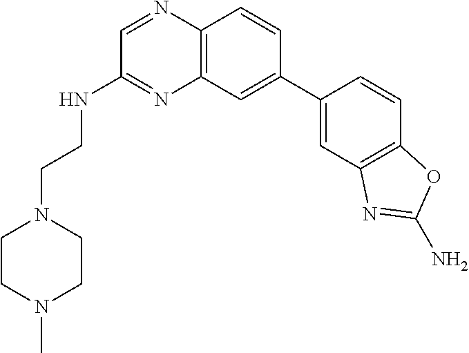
C1(C2=CC3=C(C=C2)N=CC(NCCN2CCN(C)CC2)=N3)=CC2=C(C=C1)OC(N)=N2
